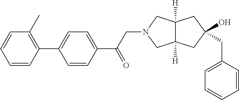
C1=CC(C)=C(C2=CC=C(C(CN3CC4([H])C([H])(C3)CC(CC3=CC=CC=C3)(O)C4)=O)C=C2)C=C1
